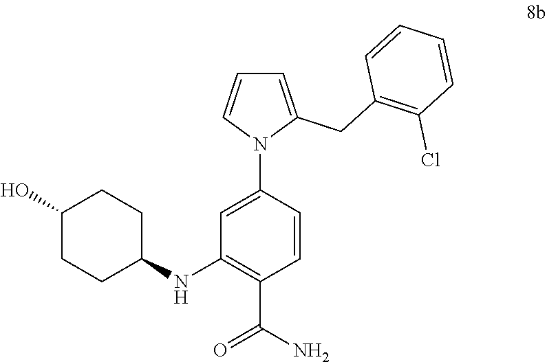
C1=C(CC2=C(Cl)C=CC=C2)N(C2=CC(NC3CCC(O)CC3)=C(C(N)=O)C=C2)C=C1
